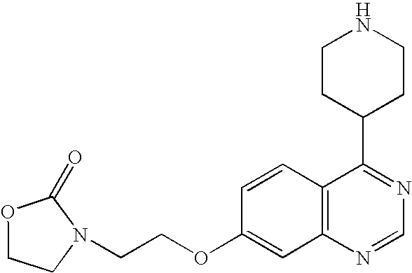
N1(CCOC2=CC3=C(C=C2)C(C2CCNCC2)=NC=N3)C(=O)OCC1
